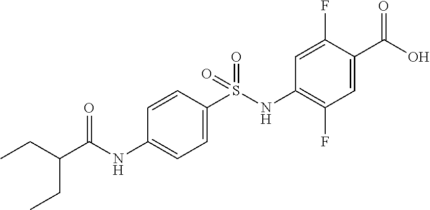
C1=CC(S(NC2=C(F)C=C(C(O)=O)C(F)=C2)(=O)=O)=CC=C1NC(C(CC)CC)=O
